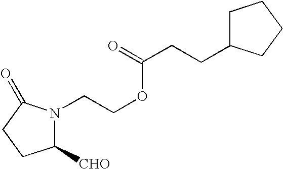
C1([CHO])N(CCOC(=O)CCC2CCCC2)C(=O)CC1
